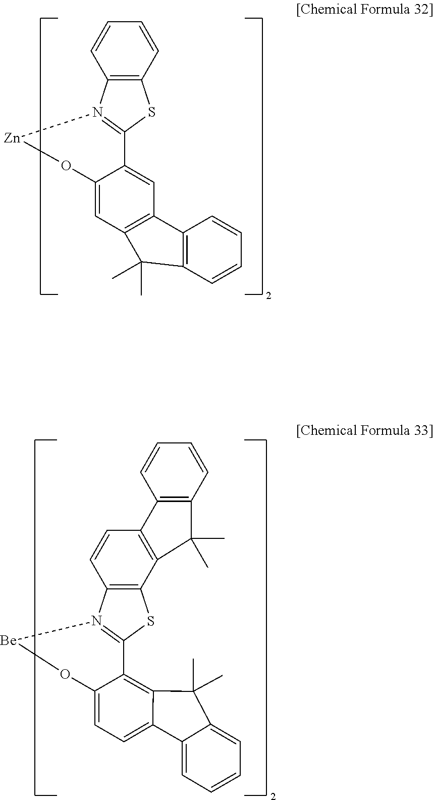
C1=CC2=C(C=C1)SC1=N2[Zn]OC2=CC3=C(C=C12)C1=C(C=CC=C1)C3(C)C.C1=CC2=C(C3=C1C1=C(C=CC=C1)C3(C)C)SC1=N2[Be]OC2=CC=C3C4=CC=CC=C4C(C)(C)C3=C12
